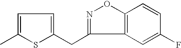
C1=C(C)SC(CC2=NOC3=C2C=C(F)C=C3)=C1
